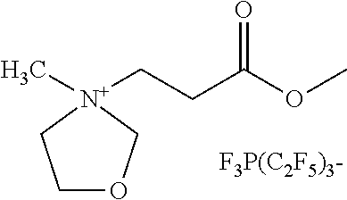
C1OC[N+](C)(CCC(OC)=O)C1
